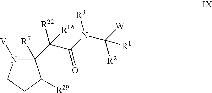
N1([V])CCC([R29])C1([R7])C(C(N(C([W])([R2])[R1])[R3])=O)([R22])[R16]
